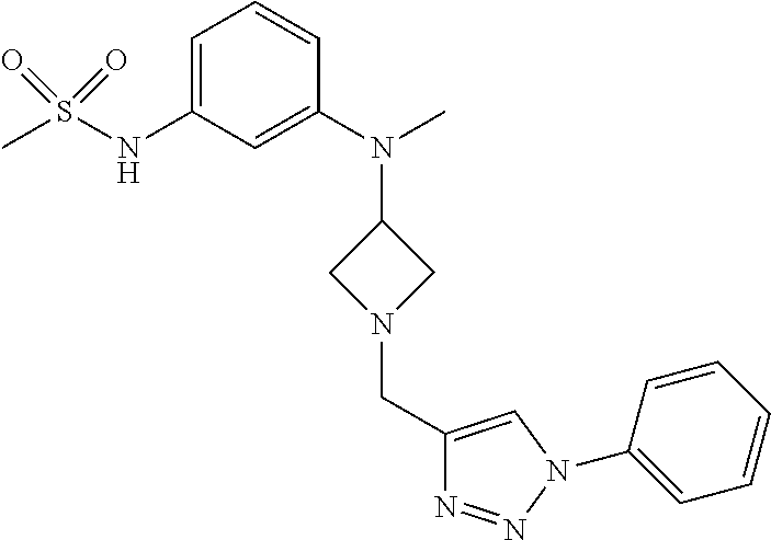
C1=C(NS(C)(=O)=O)C=C(N(C2CN(CC3=CN(C4=CC=CC=C4)N=N3)C2)C)C=C1
